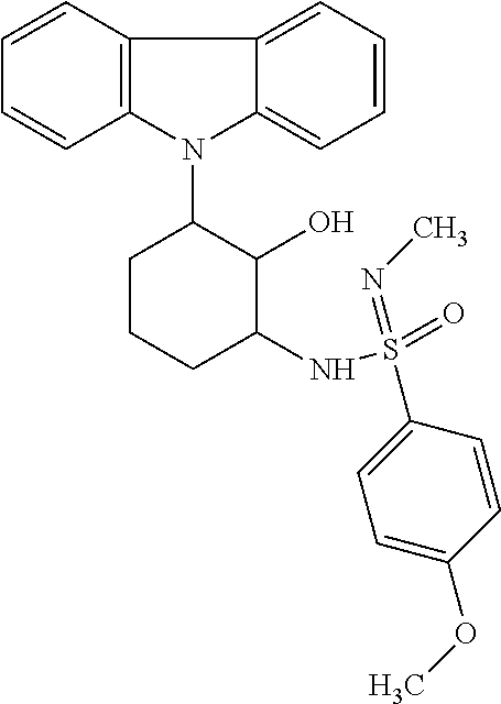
N1(C2CCCC(NS(=O)(=NC)C3=CC=C(OC)C=C3)C2O)C2=C(C=CC=C2)C2=CC=CC=C12
